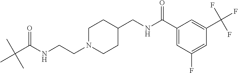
N(CCN1CCC(CNC(C2=CC(F)=CC(C(F)(F)F)=C2)=O)CC1)C(C(C)(C)C)=O
